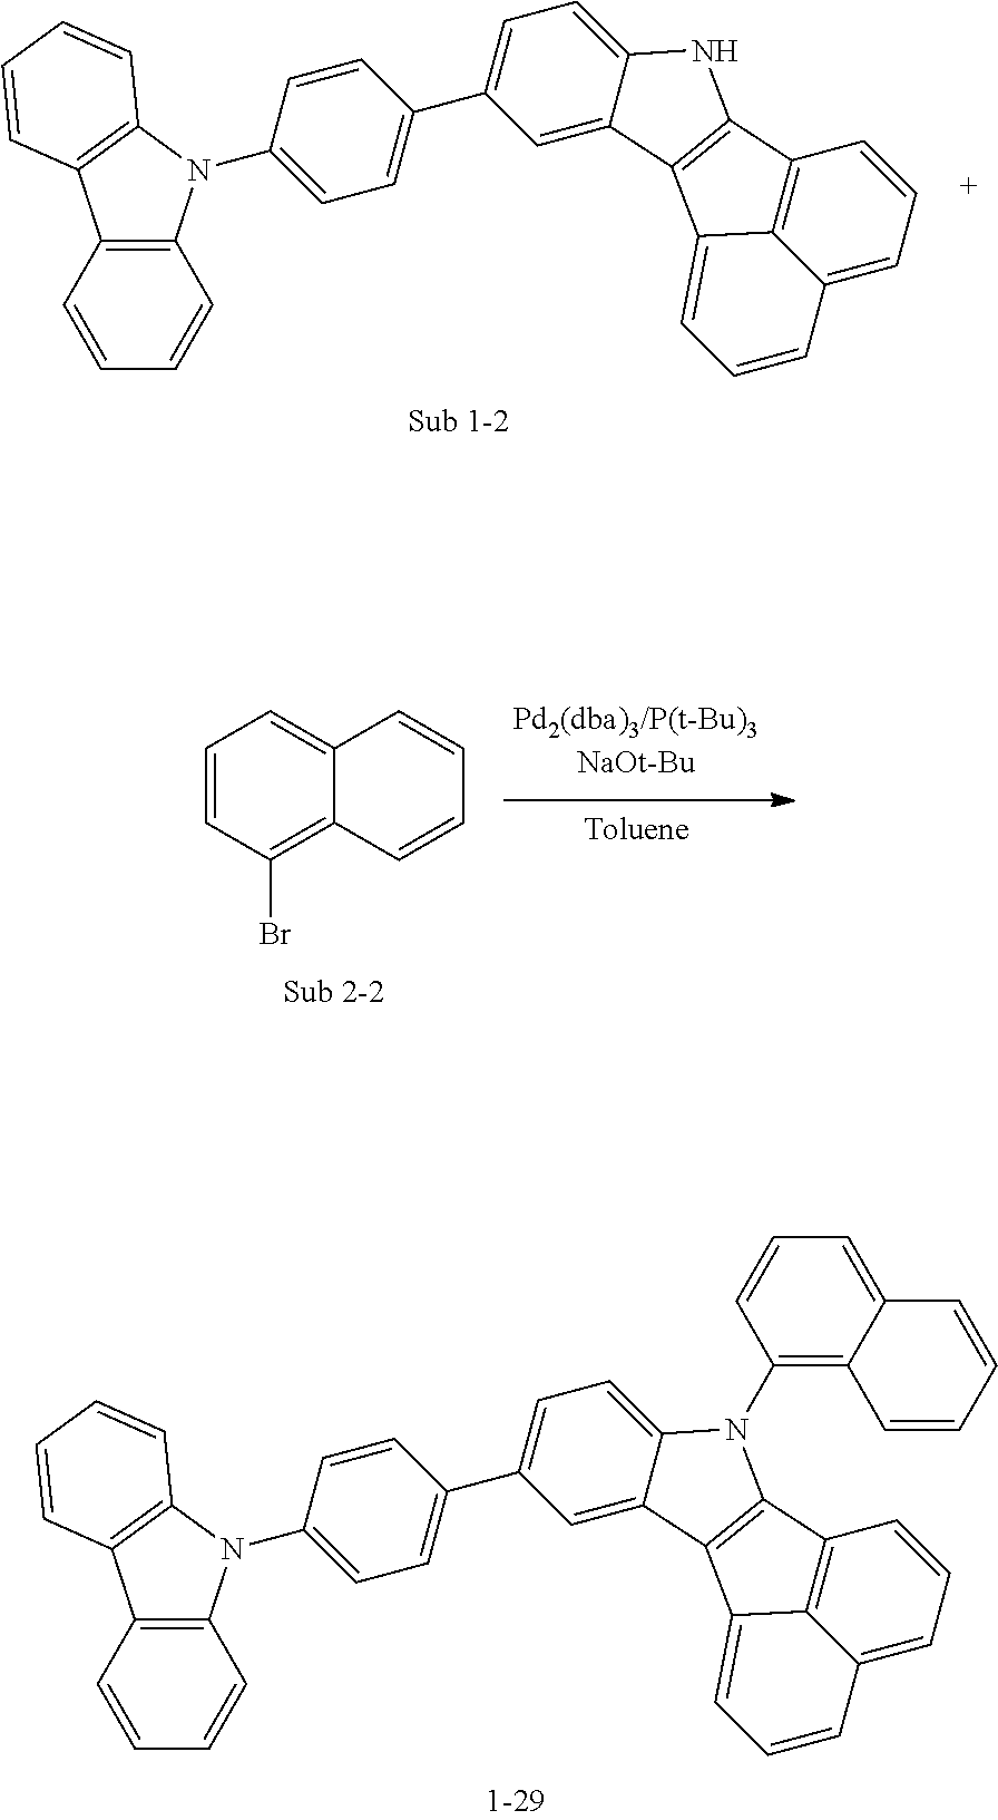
C1=CC(N2C3=C(C=CC=C3)C3=C2C=CC=C3)=CC=C1C1=CC=C2C(=C1)C1=C(N2)C2=C3C1=CC=CC3=CC=C2.C1=CC(Br)=C2C(=C1)C=CC=C2.C1=CC(N2C3=C(C=CC=C3)C3=C2C=CC=C3)=CC=C1C1=CC=C2C(=C1)C1=C(N2C2=C3C(=CC=C2)C=CC=C3)C2=C3C1=CC=CC3=CC=C2
